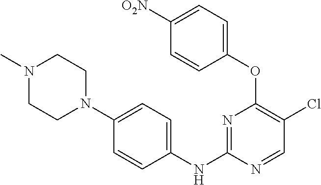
N1=C(NC2=CC=C(N3CCN(C)CC3)C=C2)N=CC(Cl)=C1OC1=CC=C([O2N])C=C1
